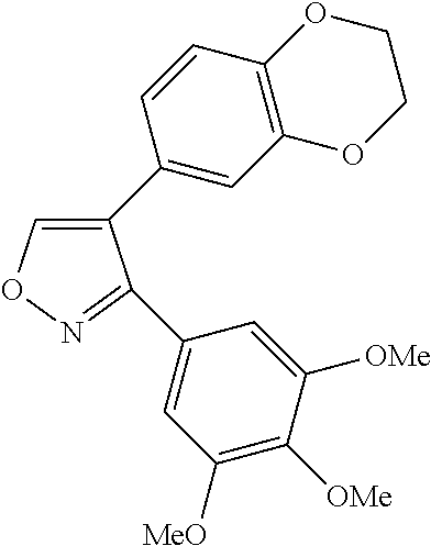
C1(C2=CC3=C(C=C2)OCCO3)=CON=C1C1=CC([MeO])=C([OMe])C([OMe])=C1
